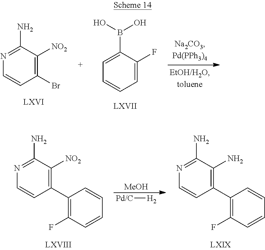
C1(B(O)O)=CC=CC=C1F.C1(N)=NC=CC(Br)=C1[NO2].C1(N)=NC=CC(C2=C(F)C=CC=C2)=C1[NO2].[Pd/C][H2].[MeOH].C1(N)=NC=CC(C2=C(F)C=CC=C2)=C1N
